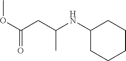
N(C(C)CC(OC)=O)C1CCCCC1
